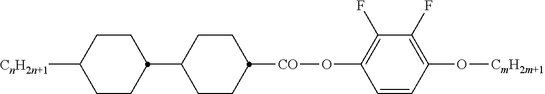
C1=CC(O[CmH2m+1])=C(F)C(F)=C1O[CO]C1CCC(C2CCC([CnH2n+1])CC2)CC1
